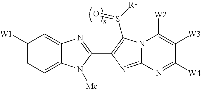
C12=CC=C([W1])C=C1N=C(C1=C(S([R1])=O)N3C(=N1)N=C([W4])C([W3])=C3[W2])N2[Me]
